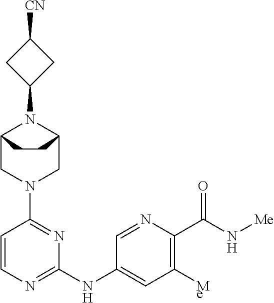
C12CN(C3=NC(NC4=CC([Me])=C(C(N[Me])=O)N=C4)=NC=C3)CC(N1C1CC([CN])C1)CC2
